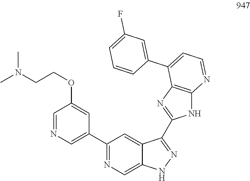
C1(C2=CN=CC(OCCN(C)C)=C2)=NC=C2C(=C1)C(C1=NC3=C(N1)N=CC=C3C1=CC(F)=CC=C1)=NN2
